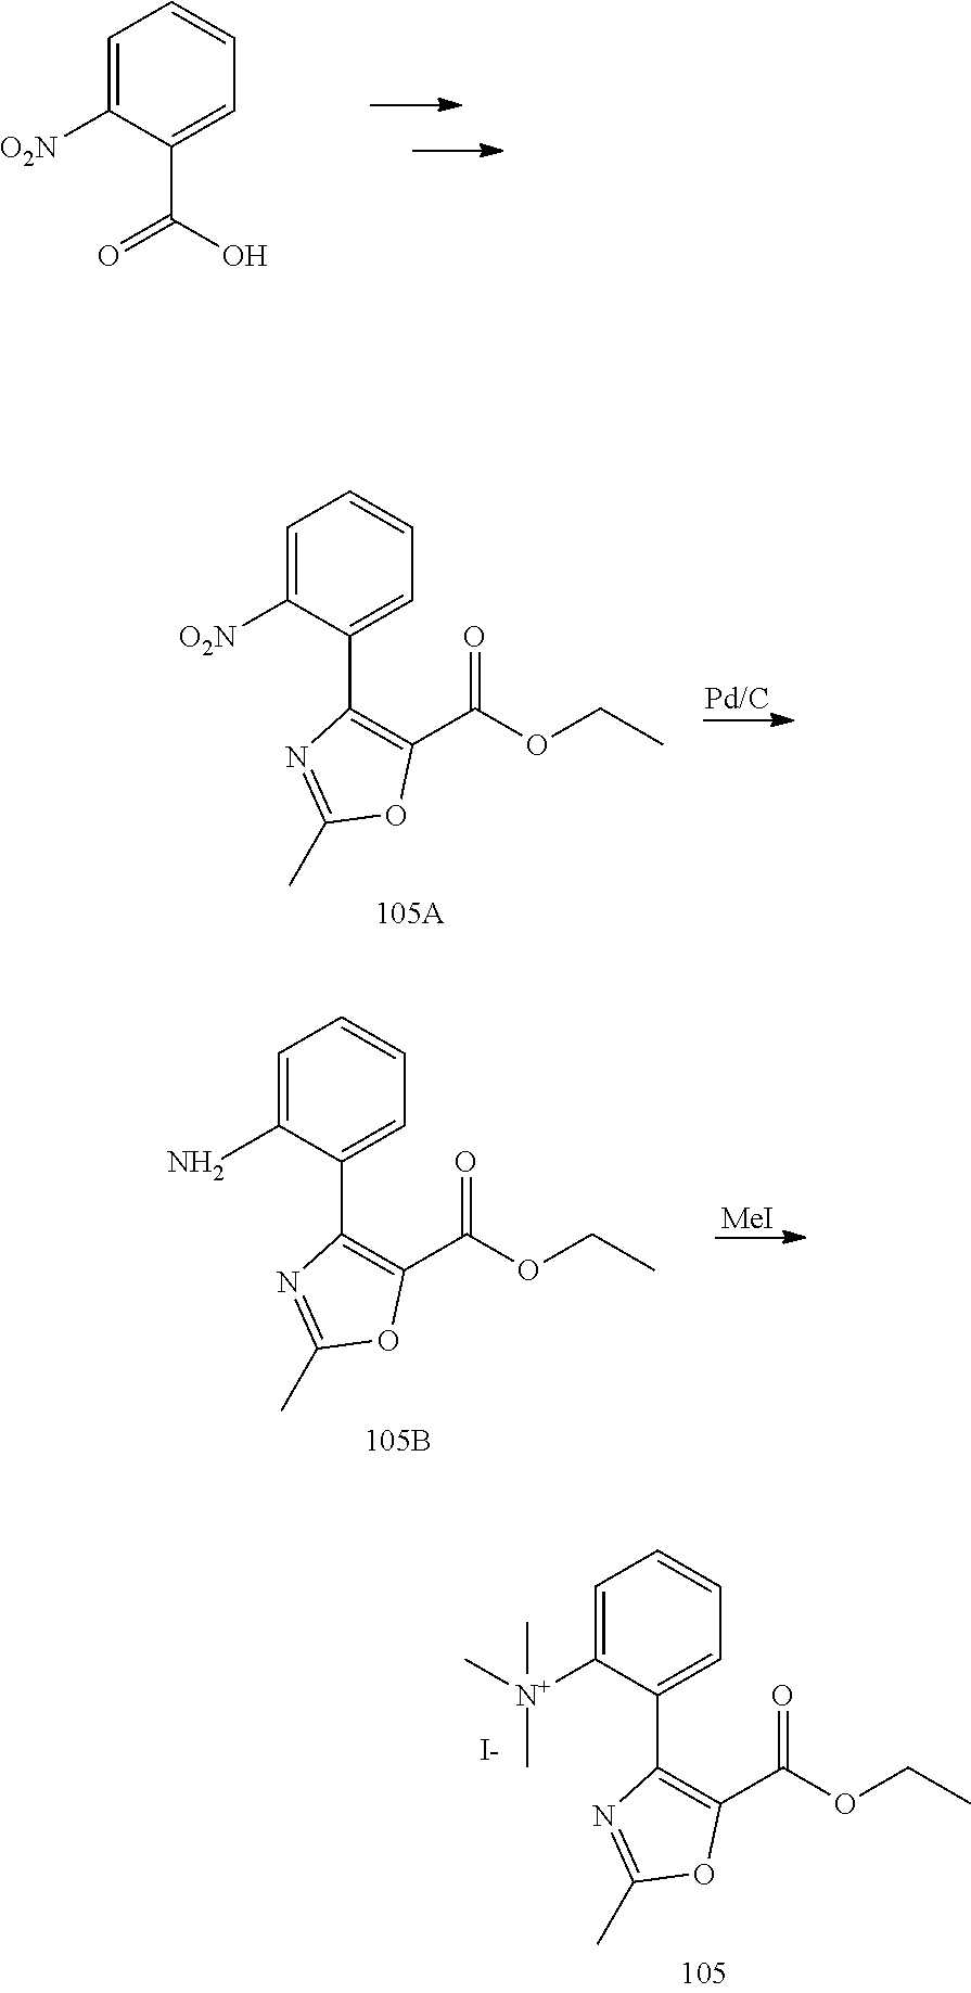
C1=C([O2N])C(C(=O)O)=CC=C1.C1=C([O2N])C(C2=C(C(OCC)=O)OC(C)=N2)=CC=C1.C1=C(N)C(C2=C(C(OCC)=O)OC(C)=N2)=CC=C1.[MeI].C1=C([N+](C)(C)C)C(C2=C(C(OCC)=O)OC(C)=N2)=CC=C1.[I-]
